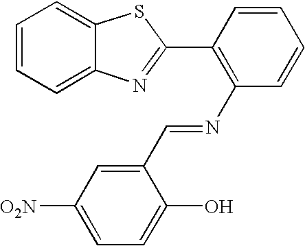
C1=CC=C2C(=C1)SC(C1=C(N=CC3=CC([NO2])=CC=C3O)C=CC=C1)=N2
